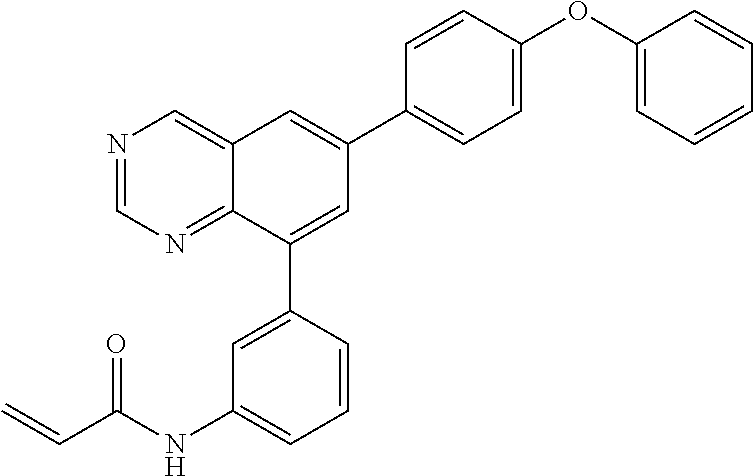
C1=CC(OC2=CC=CC=C2)=CC=C1C1=CC2=CN=CN=C2C(C2=CC(NC(=O)C=C)=CC=C2)=C1
